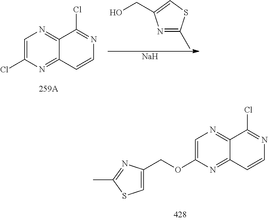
C1=C(Cl)N=C2C(=N1)C(Cl)=NC=C2.[Na].N1=C(C)SC=C1CO.C1=C(OCC2=CSC(C)=N2)N=C2C(=N1)C(Cl)=NC=C2
